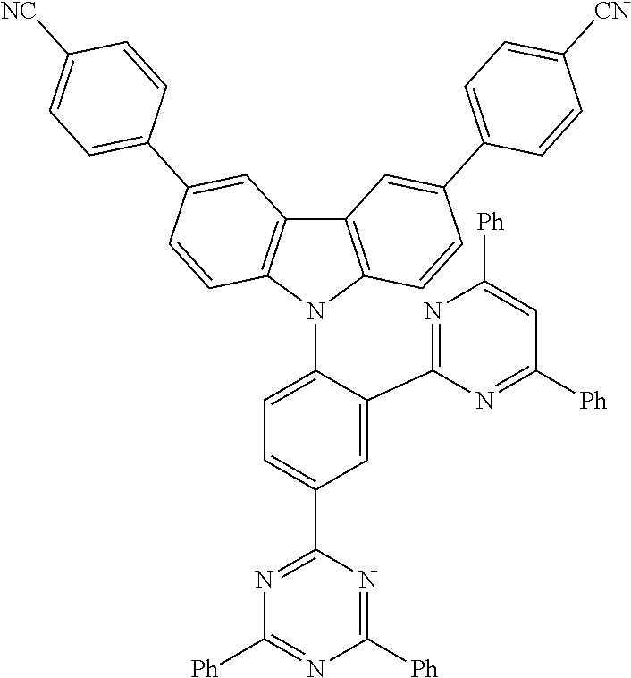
C1=C(C2=NC([Ph])=CC([Ph])=N2)C(N2C3=C(C4=C2C=CC(C2=CC=C([NC])C=C2)=C4)C=C(C2=CC=C([CN])C=C2)C=C3)=CC=C1C1=NC([Ph])=NC([Ph])=N1
